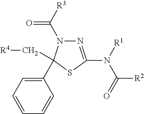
C1(C[R4])(C2=CC=CC=C2)SC(N([R1])C(=O)[R2])=NN1C([R3])=O
